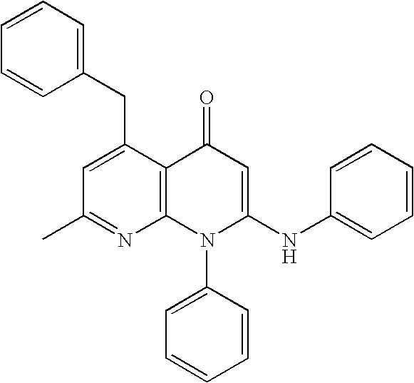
C1(C)=NC2=C(C(CC3=CC=CC=C3)=C1)C(=O)C=C(NC1=CC=CC=C1)N2C1=CC=CC=C1
